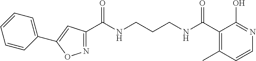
N1=C(C(NCCCNC(C2=C(C)C=CN=C2O)=O)=O)C=C(C2=CC=CC=C2)O1
